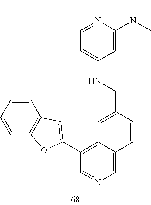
C1=CC=CC2=C1C=C(C1=C3C(=CN=C1)C=CC(CNC1=CC=NC(N(C)C)=C1)=C3)O2
